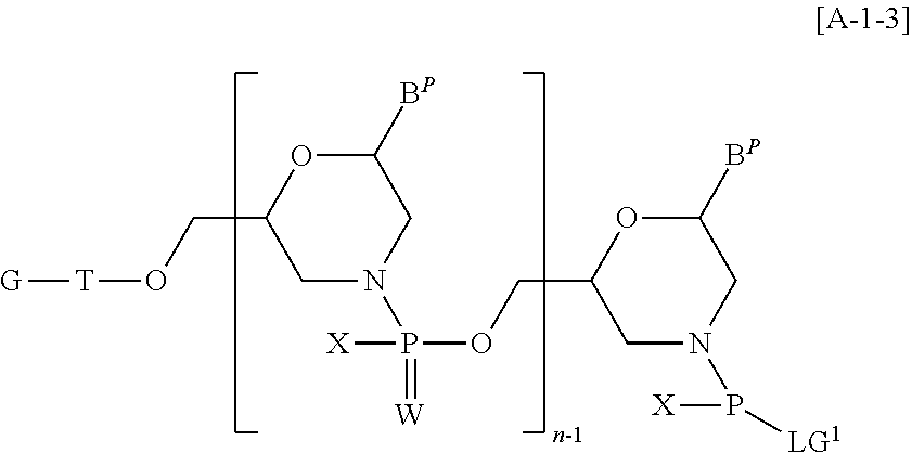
C1([BP])OC(CO[T][G])CN(P(=[W])([X])OCC2CN(P([X])[LG1])CC([BP])O2)C1
